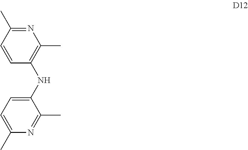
N1=C(C)C=CC(NC2=CC=C(C)N=C2C)=C1C
